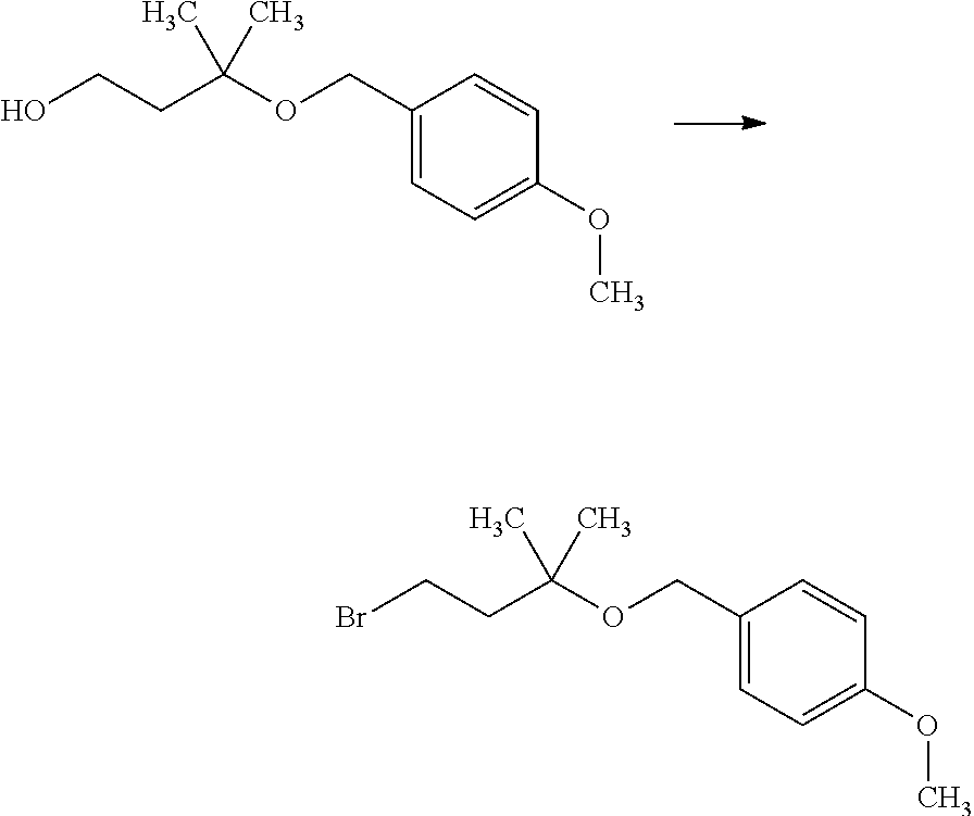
OCCC(OCC1=CC=C(OC)C=C1)(C)C.BrCCC(OCC1=CC=C(OC)C=C1)(C)C
